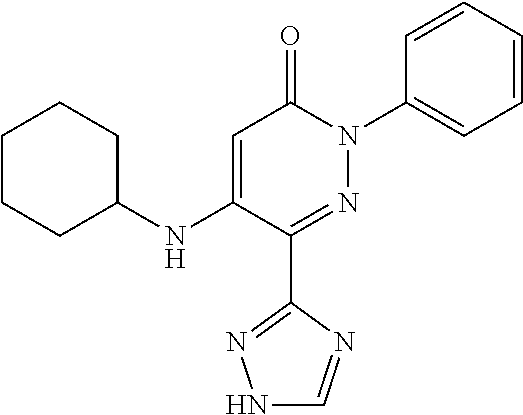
C1=C(NC2CCCCC2)C(C2=NNC=N2)=NN(C2=CC=CC=C2)C1=O
